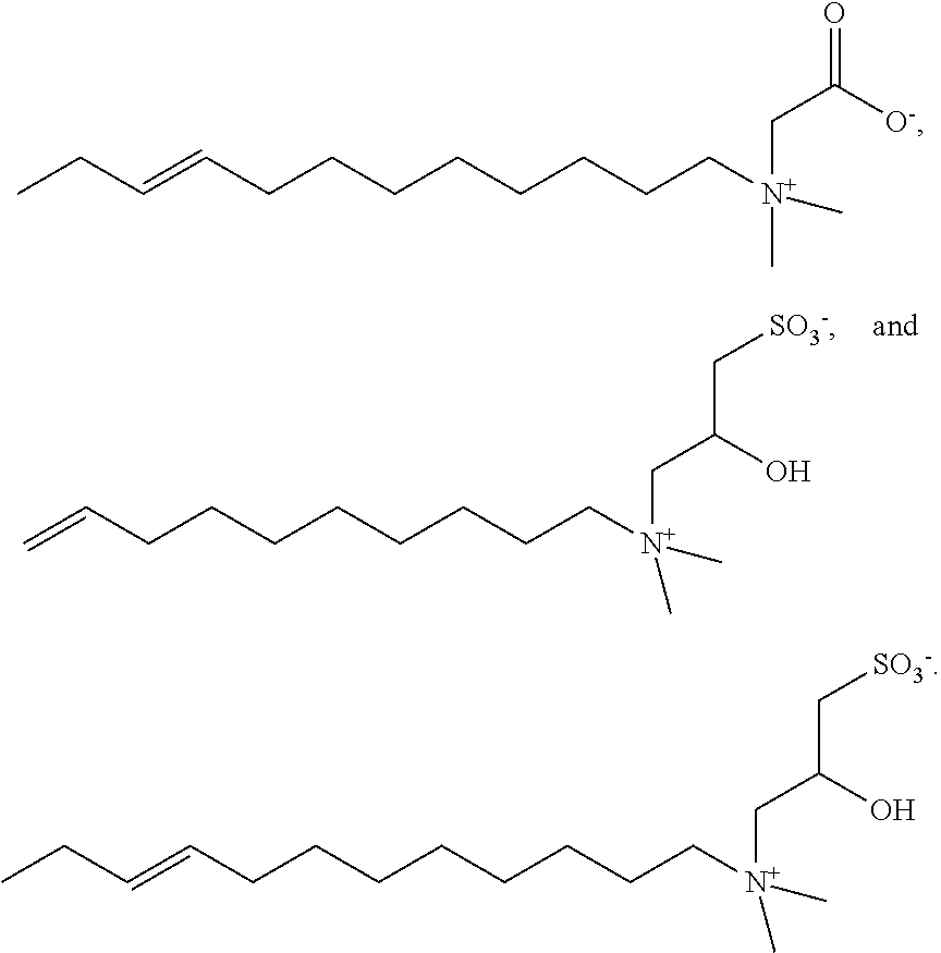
C=CCCCCCCCC[N+](CC(C[SO3-])O)(C)C.CCC=CCCCCCCCC[N+](C)(CC(=O)[O-])C.C(=CCCCCCCCC[N+](CC(C[SO3-])O)(C)C)CC
